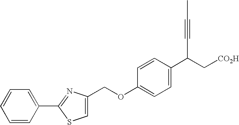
C(OC1=CC=C(C(C#CC)C[CO2H])C=C1)C1=CSC(C2=CC=CC=C2)=N1
